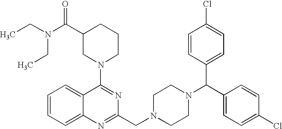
C12=CC=CC=C1C(N1CCCC(C(=O)N(CC)CC)C1)=NC(CN1CCN(C(C3=CC=C(Cl)C=C3)C3=CC=C(Cl)C=C3)CC1)=N2
